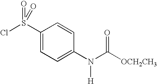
C1(S(Cl)(=O)=O)=CC=C(N(C([OCH2CH3])=O)[H])C=C1
